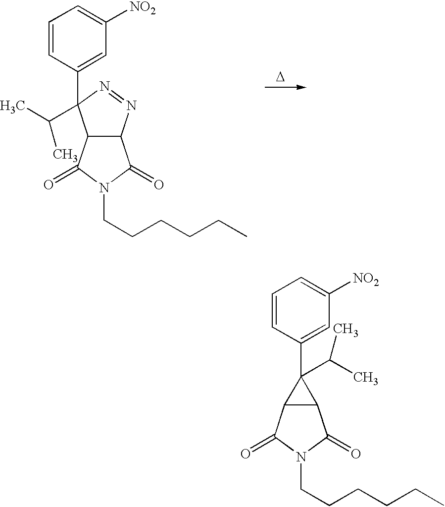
C1=CC(C2(C(C)C)C3C2C(=O)N(CCCCCC)C3=O)=CC([NO2])=C1.C1=CC(C2(C(C)C)C3C(N=N2)C(=O)N(CCCCCC)C3=O)=CC([NO2])=C1.[D]
